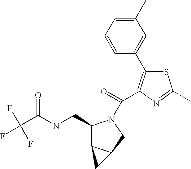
S1C(C2=CC(C)=CC=C2)=C(C(=O)N2C(CNC(C(F)(F)F)=O)C3C(C2)C3)N=C1C
